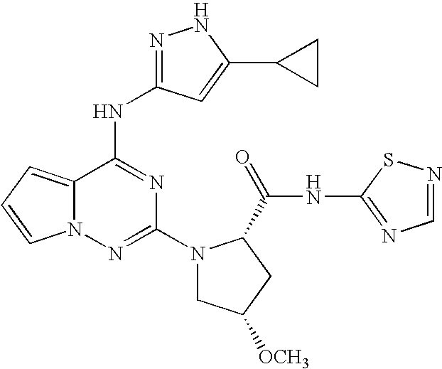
C12=CC=CN1N=C(N1CC([OCH3])CC1C(=O)NC1=NC=NS1)N=C2NC1=NNC(C2CC2)=C1
